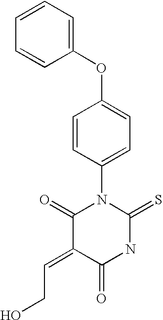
O=C1C(=CCO)C(=O)N(C2=CC=C(OC3=CC=CC=C3)C=C2)C(=S)N1
